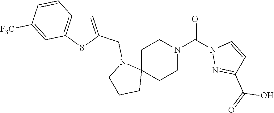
C1C2(CCN(C(N3N=C(C(=O)O)C=C3)=O)C1)N(CC1=CC3=C(S1)C=C([F3C])C=C3)CCC2
